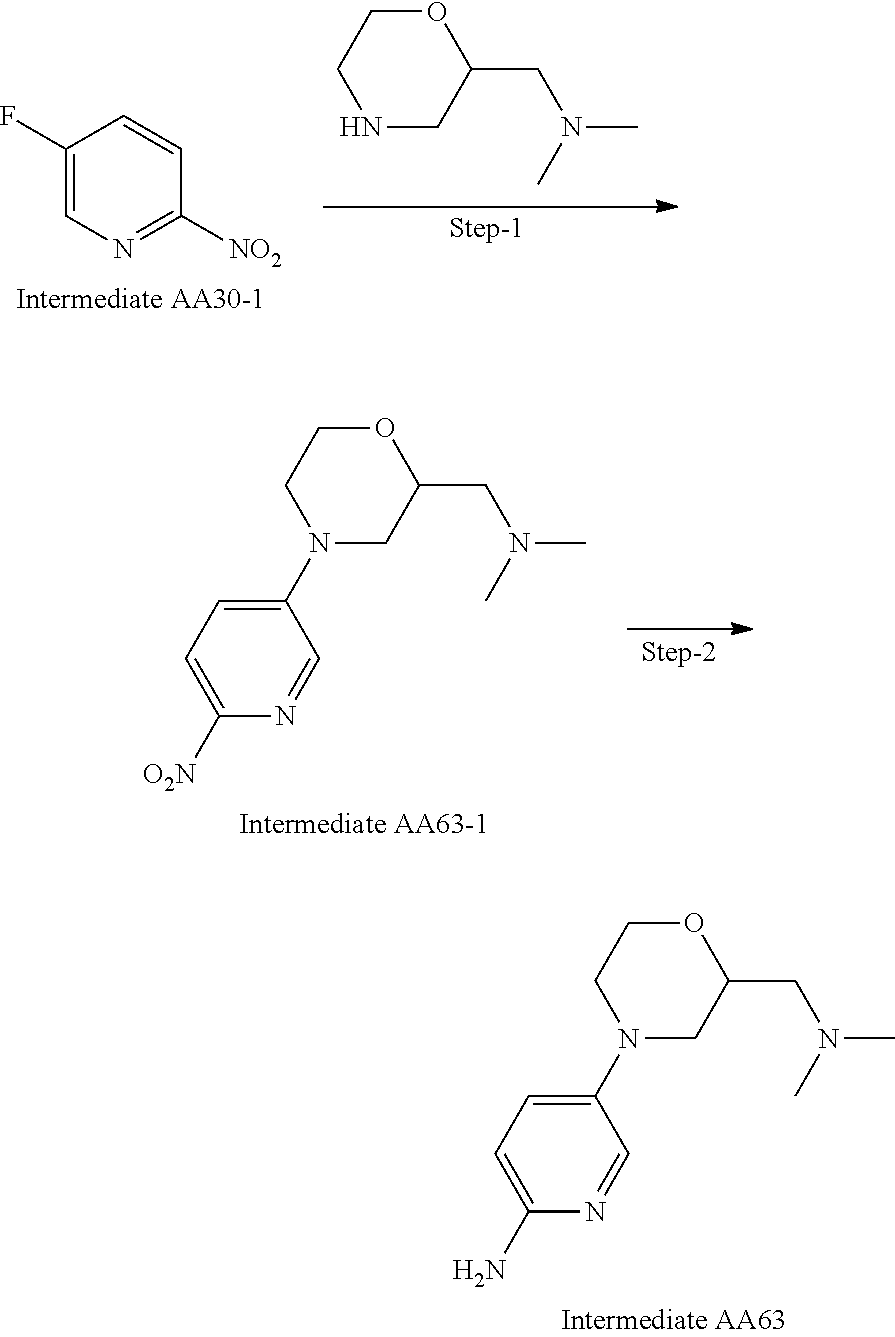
C1(N)=CC=C(N2CCOC(CN(C)C)C2)C=N1.C1=CC(F)=CN=C1[NO2].N1CC(CN(C)C)OCC1.C1([O2N])=CC=C(N2CCOC(CN(C)C)C2)C=N1
